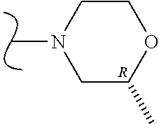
N1(C)CC(C)OCC1.[R]
